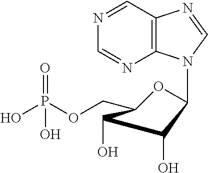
N1=CC2=C(N=C1)N(C1OC(COP(O)(=O)O)C(O)C1O)C=N2
